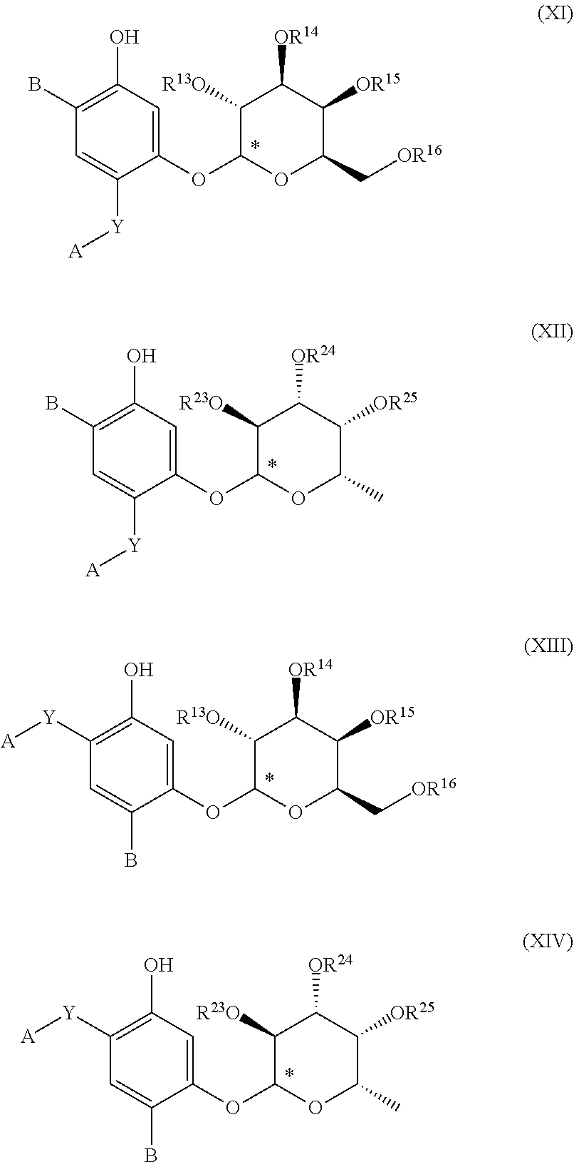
C1([R13O])C(OC2=CC(O)=C(B)C=C2[Y][A])OC(C[OR16])C([OR15])C1[OR14].C1([R23O])C(OC2=CC(O)=C(B)C=C2[Y][A])OC(C)C([OR25])C1[OR24].C1([R13O])C(OC2=CC(O)=C([Y][A])C=C2B)OC(C[OR16])C([OR15])C1[OR14].C1([R23O])C(OC2=CC(O)=C([Y][A])C=C2B)OC(C)C([OR25])C1[OR24]
